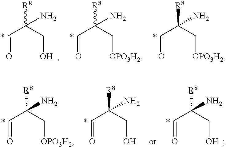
C(=O)C(C[OPO3H2])(N)[R8].C(=O)C(C[OPO3H2])(N)[R8].C(=O)C(CO)(N)[R8].C(=O)C(C[OPO3H2])(N)[R8].C(=O)C(CO)(N)[R8].C(=O)C(CO)(N)[R8]
